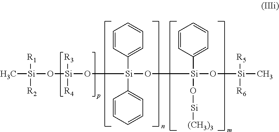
C[Si]([R1])([R2])O[Si]([R3])([R4])O[Si](O[Si](O[Si]([R5])([R6])C)(C1=CC=CC=C1)O[Si][(CH3)3])(C1=CC=CC=C1)C1=CC=CC=C1
